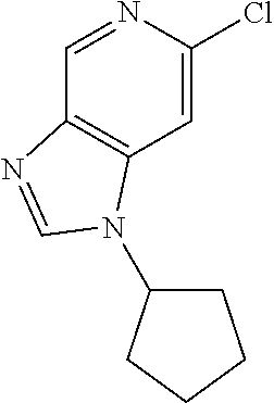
C1(Cl)=CC2=C(C=N1)N=CN2C1CCCC1
